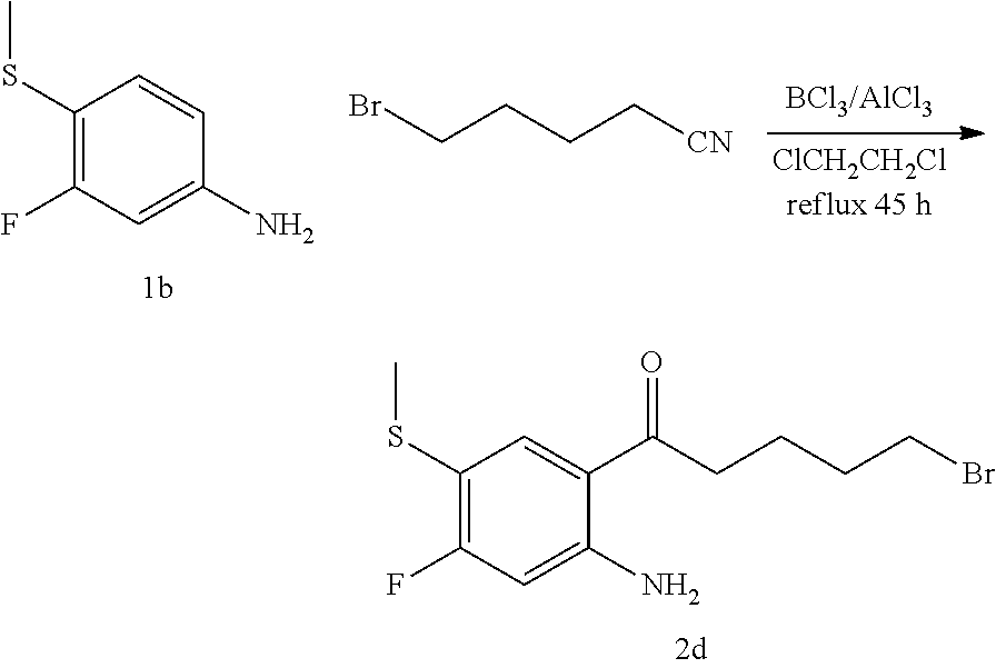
C1(SC)=C(F)C=C(N)C=C1.[BCl3/AlCl3].[ClCH2CH2Clreflux 45 h].BrCCCC[CN].C1(SC)=C(F)C=C(N)C(C(CCCCBr)=O)=C1
